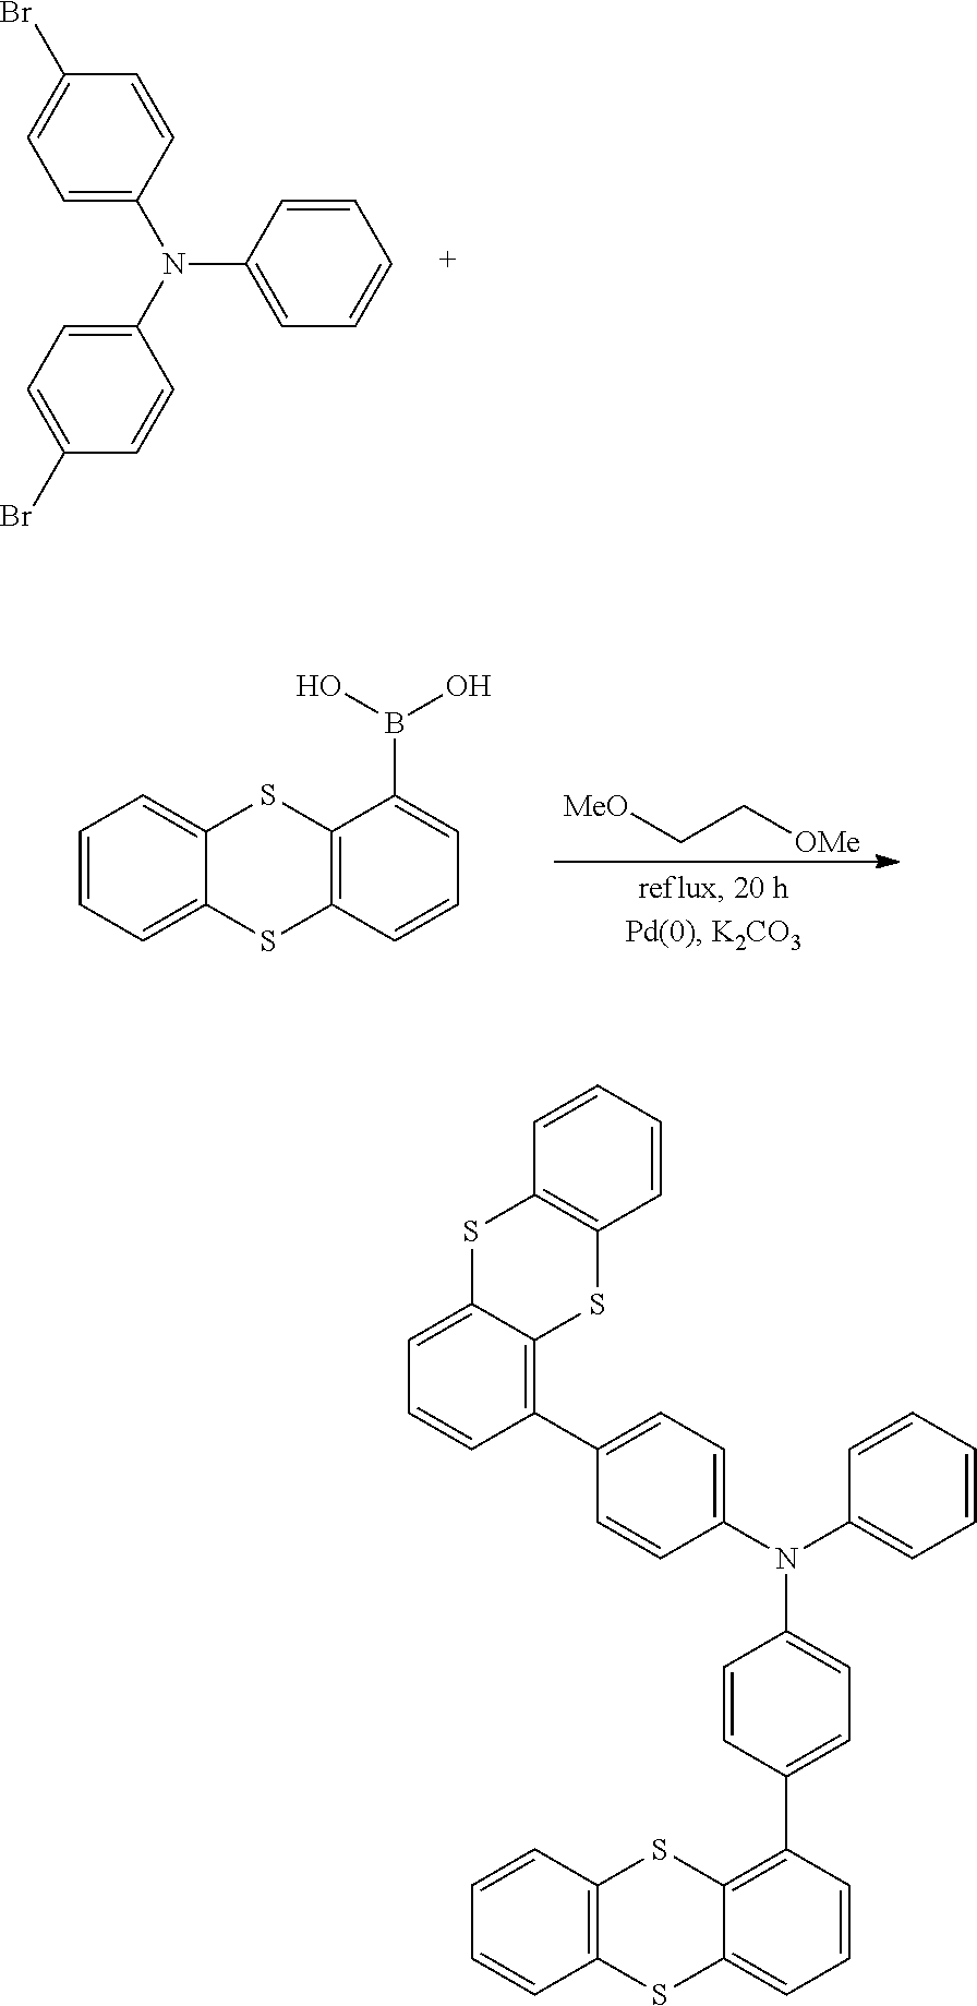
C1=CC(Br)=CC=C1N(C1=CC=C(Br)C=C1)C1=CC=CC=C1.C1=CC=C2C(=C1)SC1=C(S2)C=CC=C1B(O)O.[MeO]CC[OMe].N(C1=CC=C(C2=C3C(=CC=C2)SC2=C(S3)C=CC=C2)C=C1)(C1=CC=C(C2=C3C(=CC=C2)SC2=C(S3)C=CC=C2)C=C1)C1=CC=CC=C1
